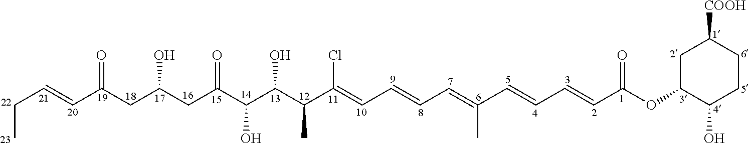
CCC=CC(CC(CC(C(C(C(C(=CC=CC=C(C=CC=CC(OC1CC([COOH])CCC1O)=O)C)Cl)C)O)O)=O)O)=O
